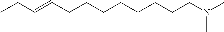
C(=CCCCCCCCCN(C)C)CC
